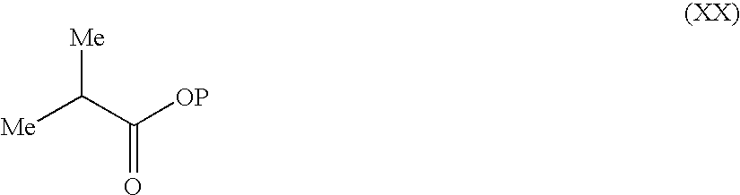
[Me]C(C([OP])=O)[Me]
